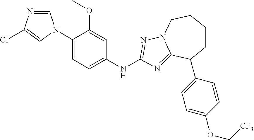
C1=NC(Cl)=CN1C1=CC=C(NC2=NN3CCCCC(C4=CC=C(OC[CF3])C=C4)C3=N2)C=C1OC
